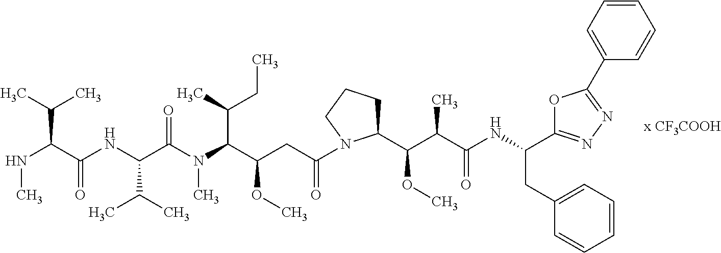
N(C)C(C(NC(C(N(C(C(CC(N1C(C(C(C(NC(C2=NN=C(C3=CC=CC=C3)O2)CC2=CC=CC=C2)=O)C)OC)CCC1)=O)OC)C(C)CC)C)=O)C(C)C)=O)C(C)C
